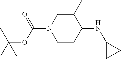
C(N1CCC(NC2CC2)C(C)C1)(OC(C)(C)C)=O
